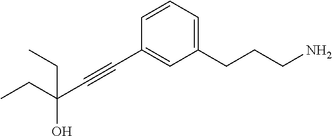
C1=CC=C(CCCN)C=C1C#CC(O)(CC)CC
